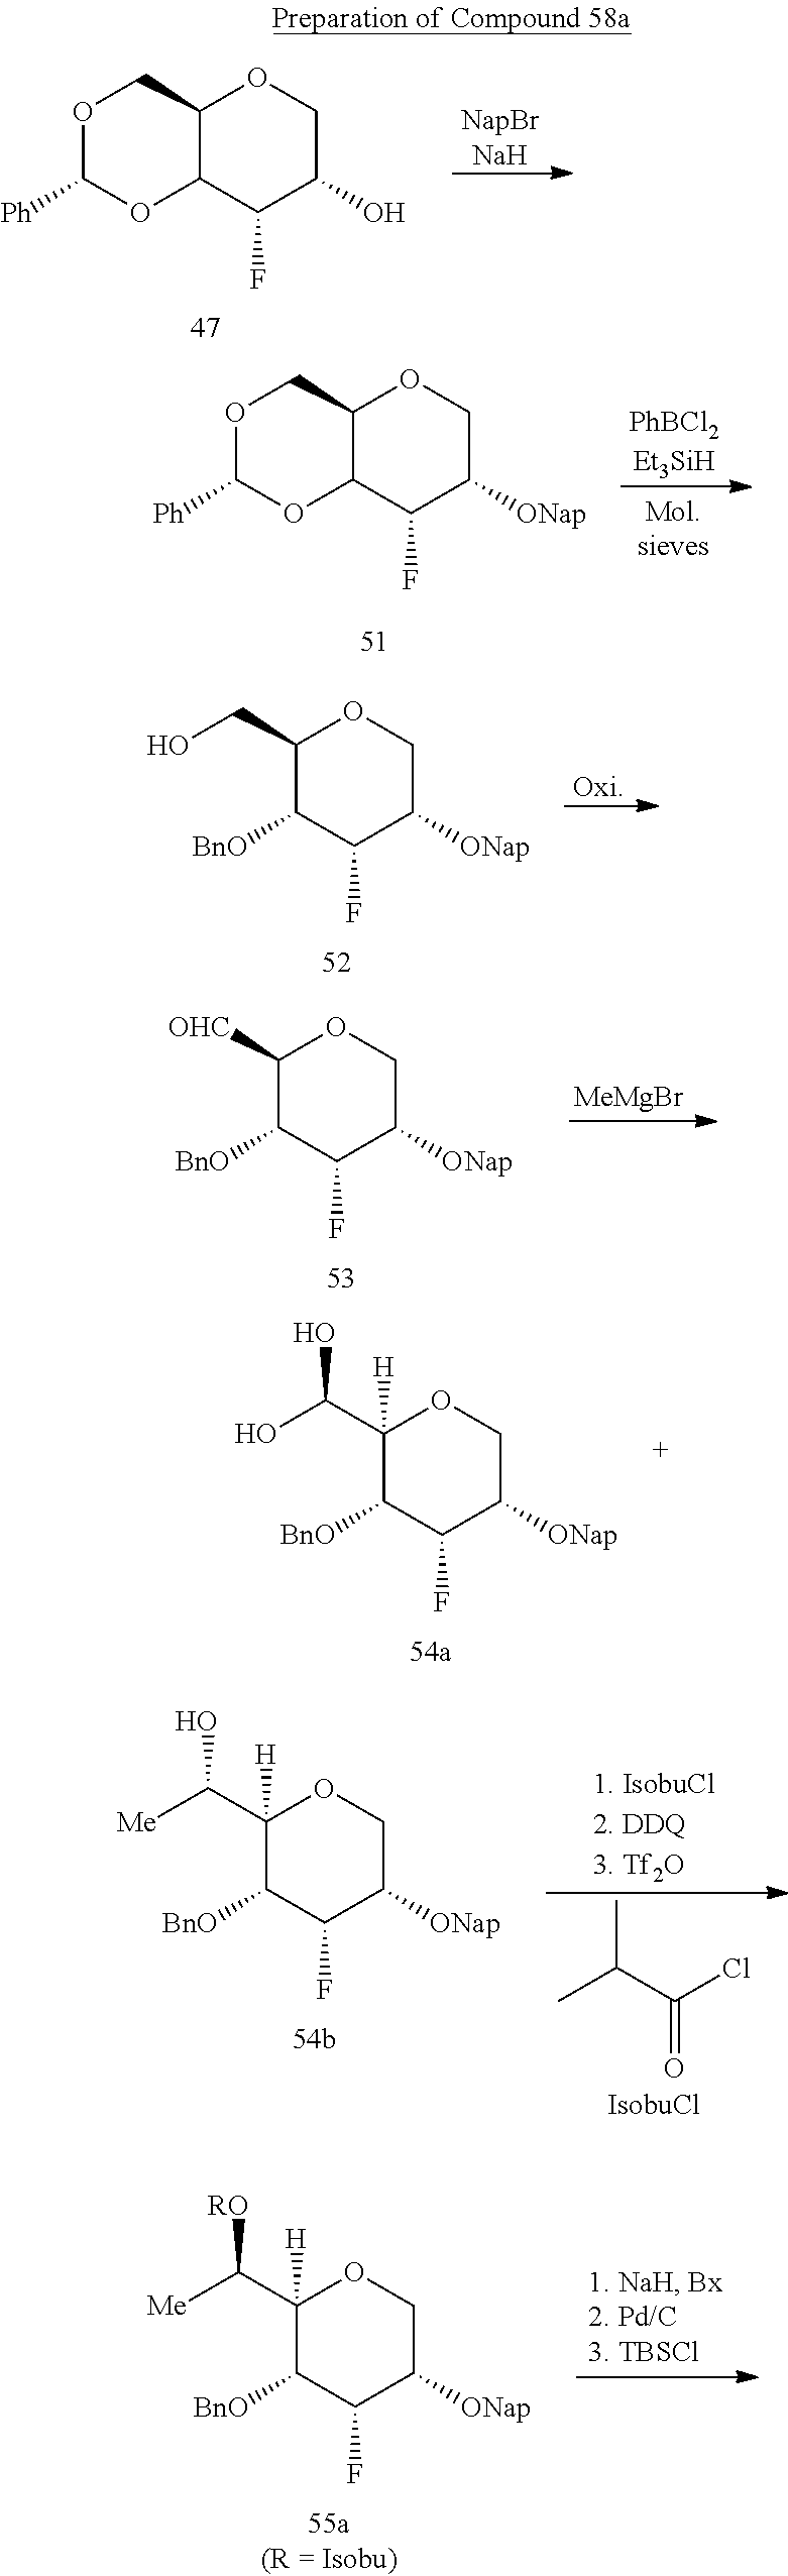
O1C([Ph])OC2C(C1)OCC(O)C2F.[NapBrNaH].OCC1C([BnO])C(F)C([ONap])CO1.[Oxi].O1C([Ph])OC2C(C1)OCC([ONap])C2F.[PhBCl2Et3SiH].[BnO]C1C([OHC])OCC([ONap])C1F.[MeMgBr].OC(C1([H])C([BnO])C(F)C([ONap])CO1)O.[Me]C(C1([H])C([BnO])C(F)C([ONap])CO1)O.CC(C(Cl)=O)C.[Me]C(C1([H])C([BnO])C(F)C([ONap])CO1)[RO]
